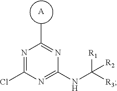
[A].N1=C(Cl)N=C(NC([R3])([R1])[R2])N=C1C
